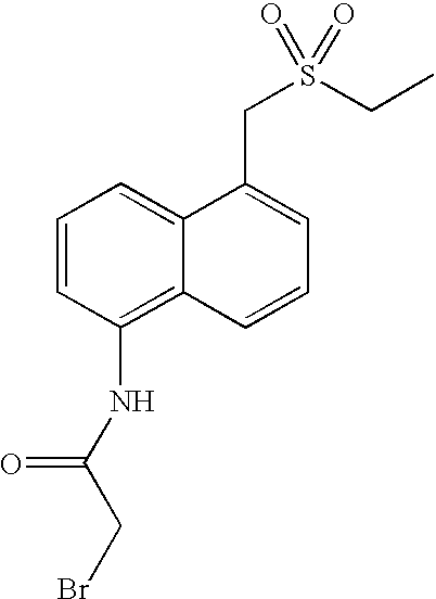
C1=CC(NC(CBr)=O)=C2C(=C1)C(CS(=O)(CC)=O)=CC=C2
